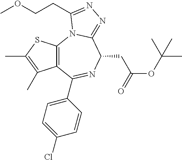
C12=C(C(C3=CC=C(Cl)C=C3)=NC(CC(OC(C)(C)C)=O)C3=NN=C(CCOC)N13)C(C)=C(C)S2
